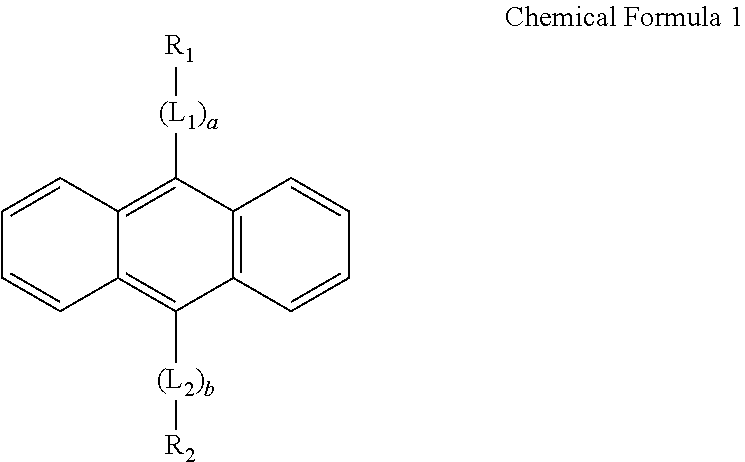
C1=CC2=C([(L1)a][R1])C3=C(C([(L2)b][R2])=C2C=C1)C=CC=C3
